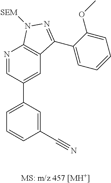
C1=C(C#N)C=CC=C1C1=CC2=C(N=C1)N([SEM])N=C2C1=CC=CC=C1OC
